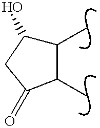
C1(C)C(O)CC(=O)C1C
